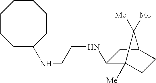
N(CCNC1C2([Me])CCC(C1)C2([Me])[Me])C1CCCCCCC1
